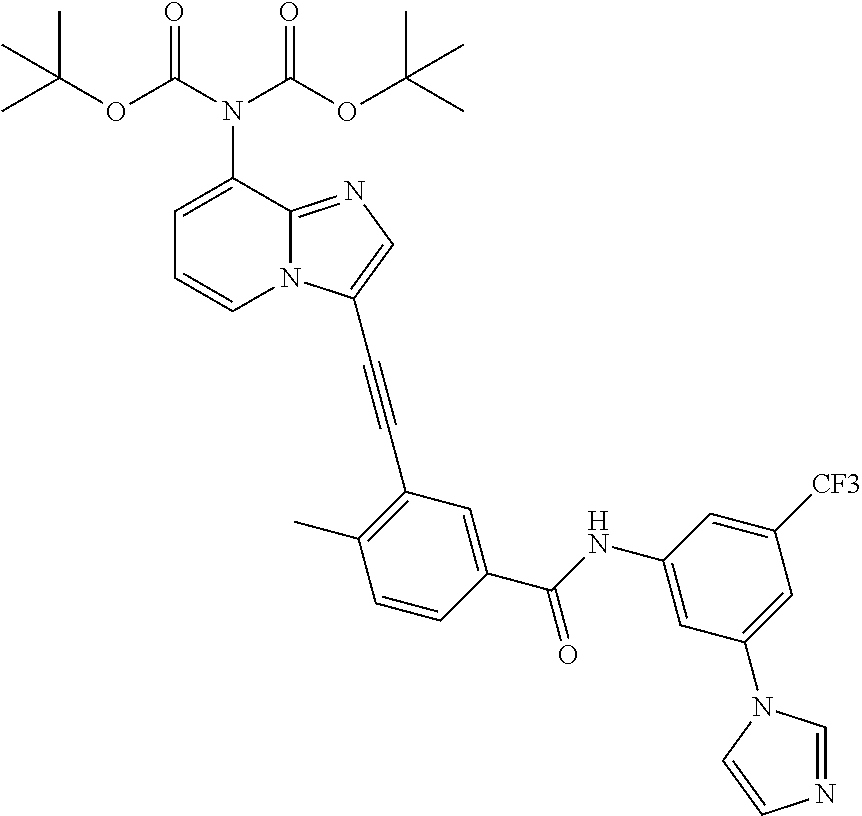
C1=C(N(C(OC(C)(C)C)=O)C(OC(C)(C)C)=O)C2=NC=C(C#CC3=C(C)C=CC(C(NC4=CC(N5C=NC=C5)=CC([CF3])=C4)=O)=C3)N2C=C1
